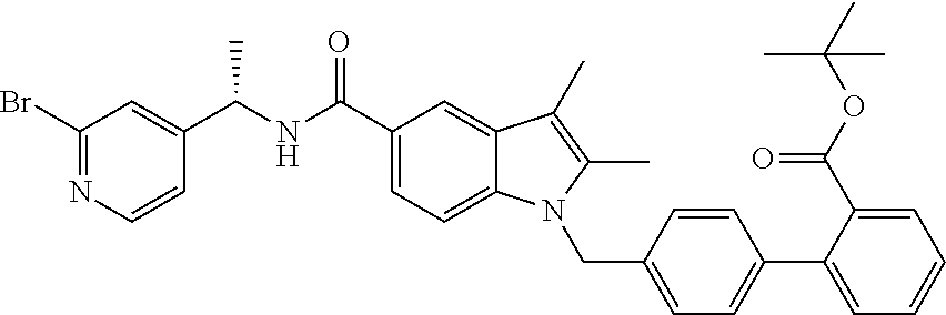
C1(Br)=NC=CC(C(NC(C2=CC=C3C(=C2)C(C)=C(C)N3CC2=CC=C(C3=CC=CC=C3C(=O)OC(C)(C)C)C=C2)=O)C)=C1
